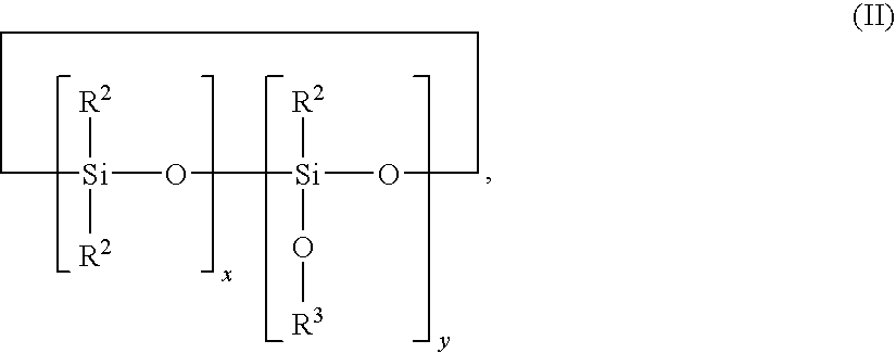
[Si]1([R2])([R2])O[Si](O[R3])([R2])OCCCC1
